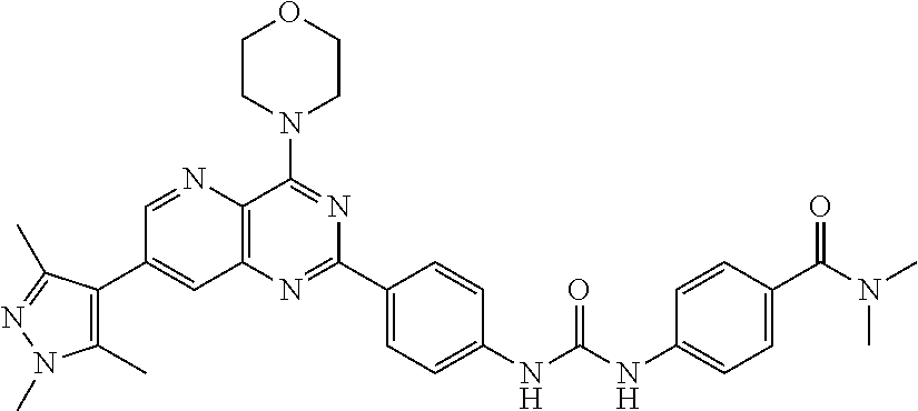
C1=NC2=C(C=C1C1=C(C)N(C)N=C1C)N=C(C1=CC=C(NC(NC3=CC=C(C(N(C)C)=O)C=C3)=O)C=C1)N=C2N1CCOCC1
